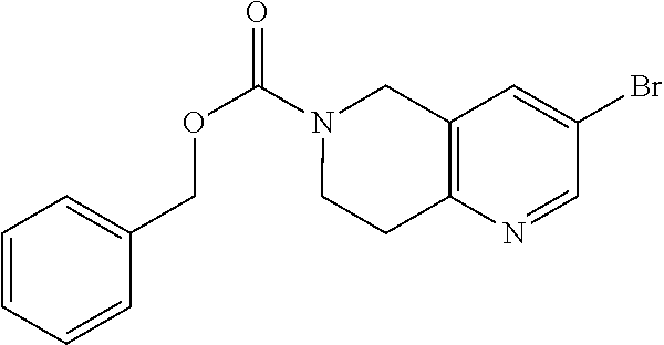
C1=CC=CC(COC(=O)N2CCC3=C(C2)C=C(Br)C=N3)=C1
